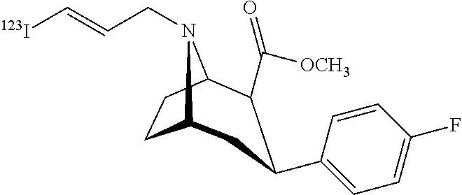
C12CCC(N1CC=C[123I])C(C(=O)[OCH3])C(C1=CC=C(F)C=C1)C2
